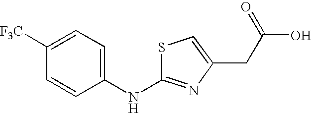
C1=CC(NC2=NC(CC(O)=O)=CS2)=CC=C1[F3C]
